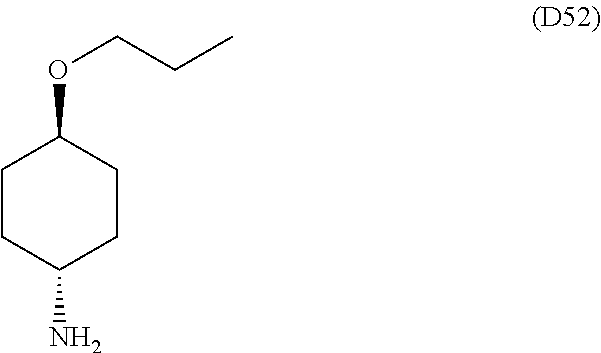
NC1CCC(OCCC)CC1
